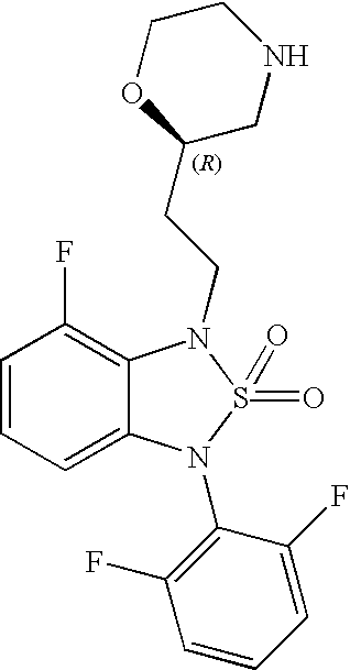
C1=CC=C2C(=C1F)N(CCC1CNCCO1)S(=O)(=O)N2C1=C(F)C=CC=C1F
